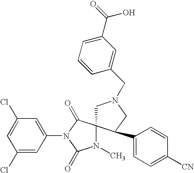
C1=C(Cl)C=C(N2C(=O)C3(N(C)C2=O)CN(CC2=CC(C(O)=O)=CC=C2)CC3C2=CC=C([CN])C=C2)C=C1Cl
